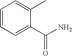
C1=CC=C(C(N)=O)C(C)=C1
